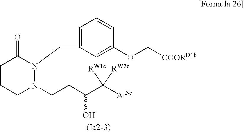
C1CCN(CCC(C([Ar3c])([RW1c])[RW2c])O)N(CC2=CC=CC(OC[COORD1b])=C2)C1=O
